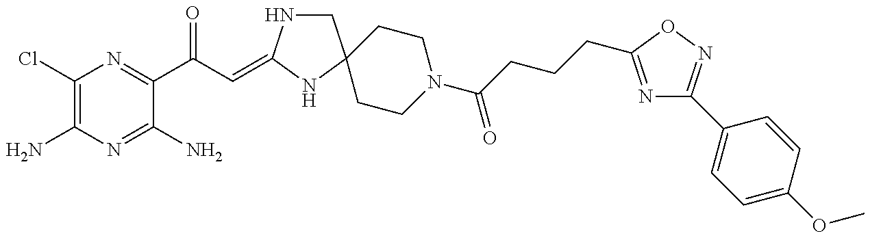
C1(Cl)=C(N)N=C(N)C(C(C=C2NCC3(N2)CCN(C(=O)CCCC2=NC(C4=CC=C(OC)C=C4)=NO2)CC3)=O)=N1
